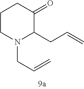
C1CN(CC=C)C(CC=C)C(=O)C1
